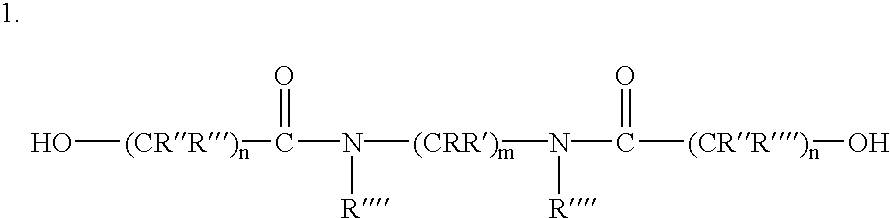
O[(CRR)n]C(N([R])[(CRR)m]N(C([(CRR)n]O)=O)[R])=O
